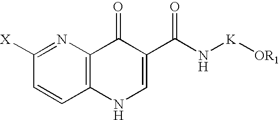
C1([X])=NC2=C(C=C1)NC=C(C(N[K][OR1])=O)C2=O
